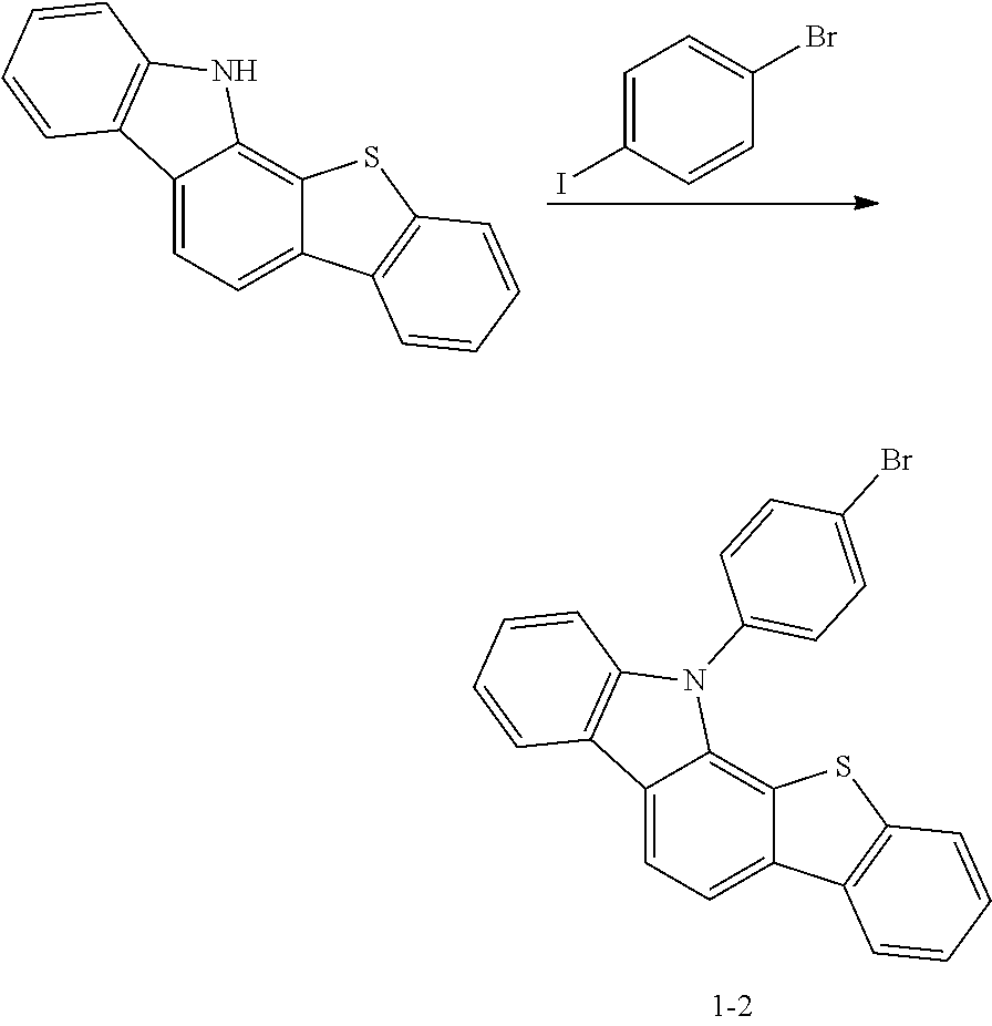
C12=CC=C3C(=C1N(C1=CC=C(Br)C=C1)C1=C2C=CC=C1)SC1=C3C=CC=C1.C1=C(I)C=CC(Br)=C1.C12=CC=C3C(=C1NC1=C2C=CC=C1)SC1=C3C=CC=C1
